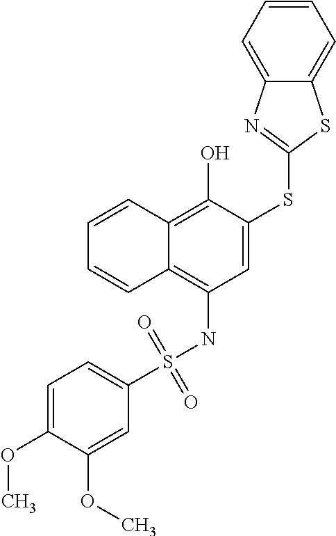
C1=C(SC2=NC3=CC=CC=C3S2)C(O)=C2C(=C1NS(C1=CC=C(OC)C(OC)=C1)(=O)=O)C=CC=C2
